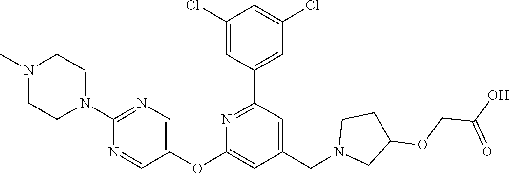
C1(Cl)=CC(C2=NC(OC3=CN=C(N4CCN(C)CC4)N=C3)=CC(CN3CC(OCC(O)=O)CC3)=C2)=CC(Cl)=C1
